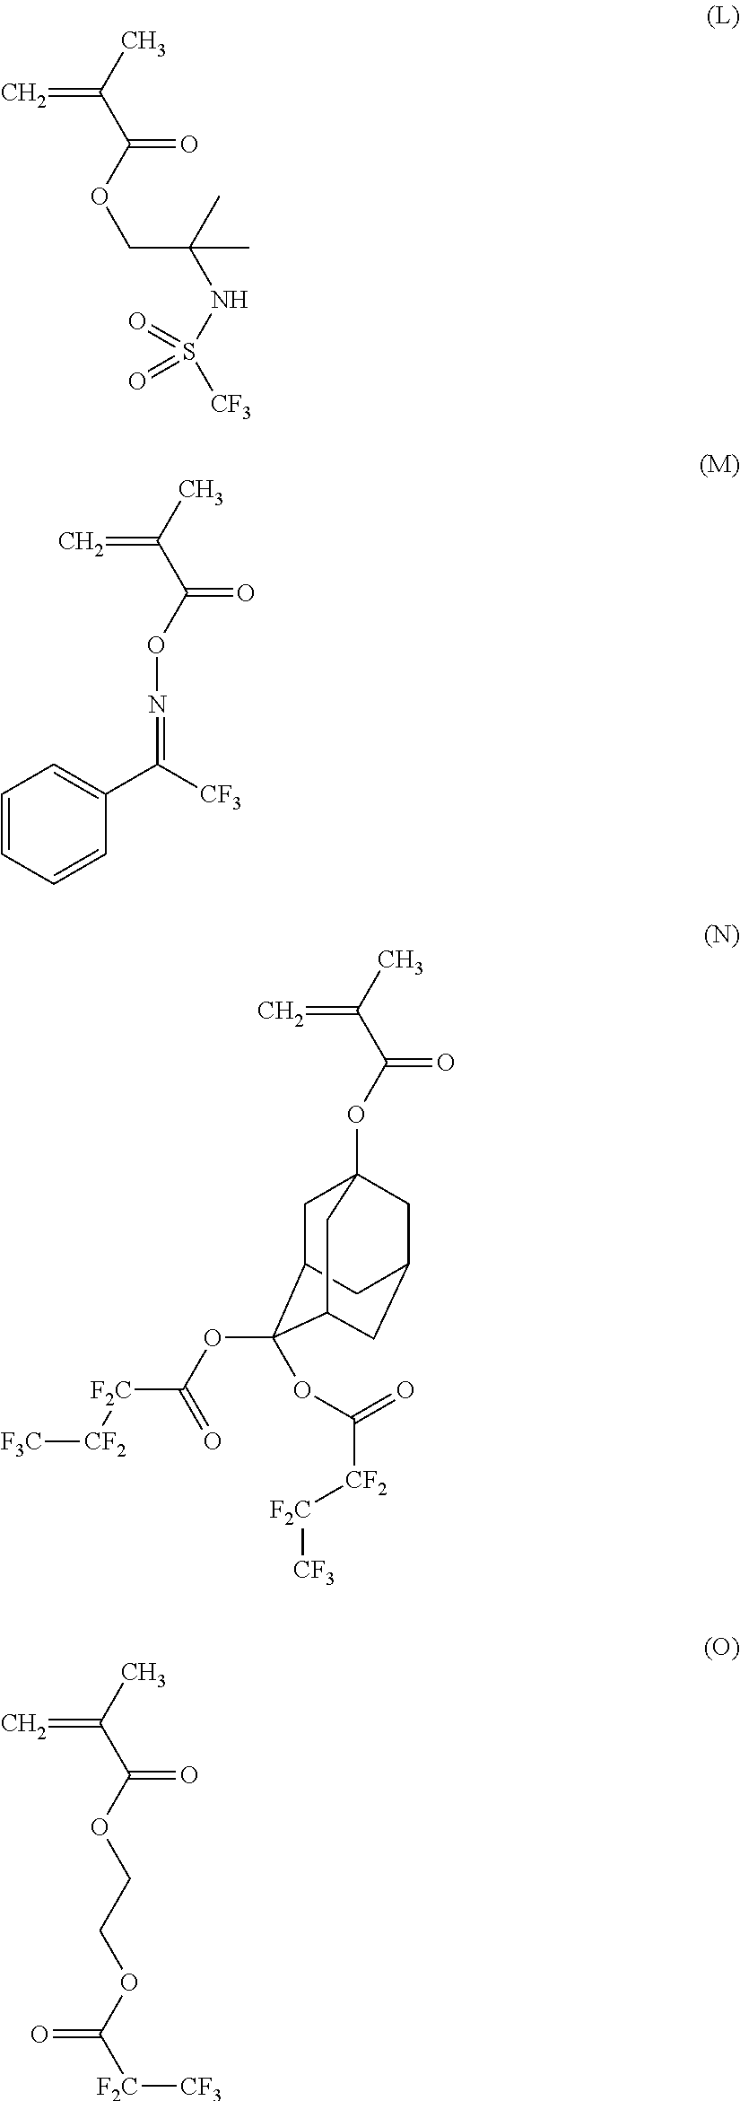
C(OC(C(=C)C)=O)C(C)(NS([CF3])(=O)=O)C.N(OC(C(=C)C)=O)=C(C1=CC=CC=C1)[CF3].O(C(C(=C)C)=O)C12CC3C(OC([F2C][CF2][F3C])=O)(OC([CF2][F2C][CF3])=O)C(CC(C1)C3)C2.O(C(C(=C)C)=O)CCOC([F2C][CF3])=O
